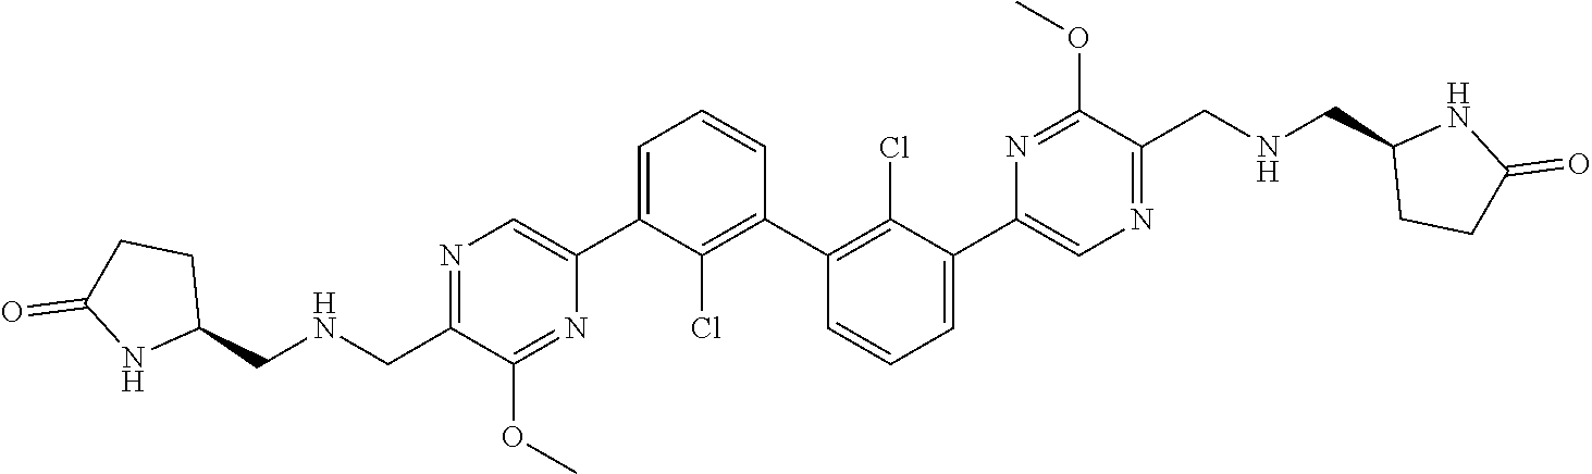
N1=C(CNCC2CCC(=O)N2)C(OC)=NC(C2=CC=CC(C3=C(Cl)C(C4=CN=C(CNCC5CCC(=O)N5)C(OC)=N4)=CC=C3)=C2Cl)=C1
